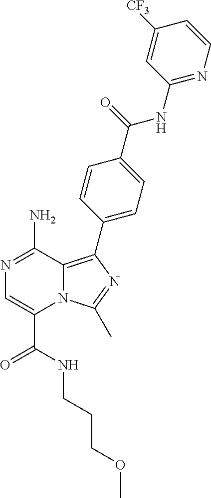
N12C(=C(C3=CC=C(C(NC4=NC=CC([CF3])=C4)=O)C=C3)N=C1C)C(N)=NC=C2C(NCCCOC)=O
